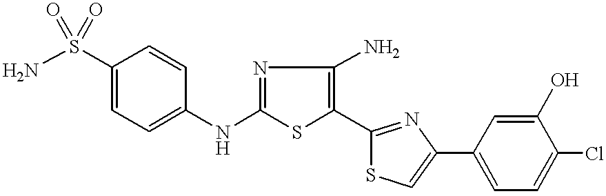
NS(C1=CC=C(NC2=NC(N)=C(C3=NC(C4=CC=C(Cl)C(O)=C4)=CS3)S2)C=C1)(=O)=O
